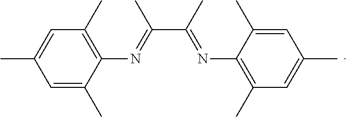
C1=C(C)C(N=C(C)C(C)=NC2=C(C)C=C(C)C=C2C)=C(C)C=C1C
